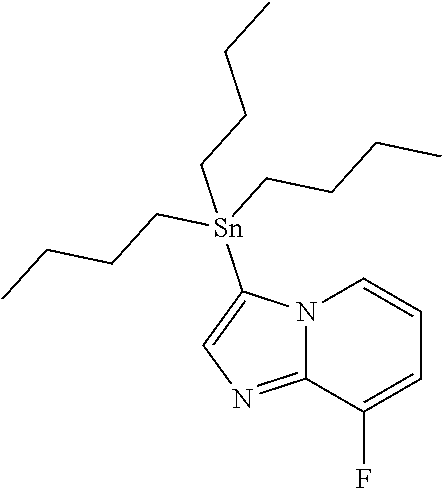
N12C(=NC=C1[Sn](CCCC)(CCCC)CCCC)C(F)=CC=C2
